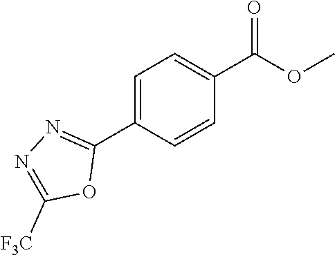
C1=C(C(=O)OC)C=CC(C2=NN=C([F3C])O2)=C1
